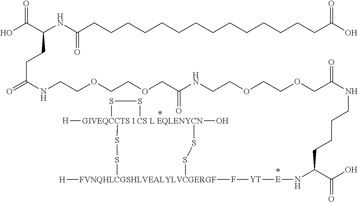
OC(C(NC(CCCCCCCCCCCCCCC(O)=O)=O)CCC(=O)NCCOCCOCC(NCCOCCOCC(NCCCCC(N[E][YT]F[FVNQHLCGSHLVEALYLVCGERGF]1([H])SS[GIVEQCCTS I CS L EQLENYCN]2(O)([H])(SS1)SS2)C(O)=O)=O)=O)=O
